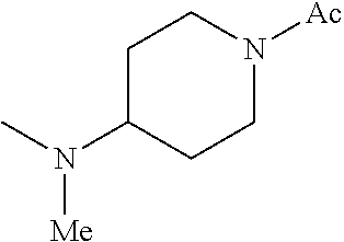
C1C(N([Me])C)CCN([Ac])C1
